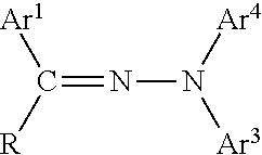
[Ar1]C([R])=NN([Ar3])[Ar4]
